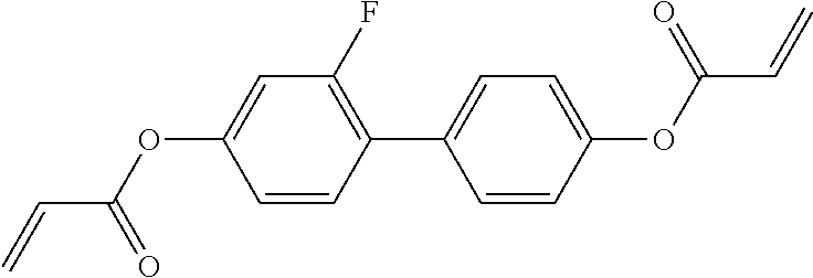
C=CC(=O)OC1=CC(F)=C(C2=CC=C(OC(C=C)=O)C=C2)C=C1
